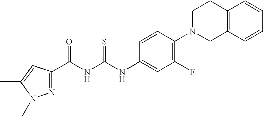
N1=C(C(NC(NC2=CC(F)=C(N3CC4=C(CC3)C=CC=C4)C=C2)=S)=O)C=C(C)N1C
